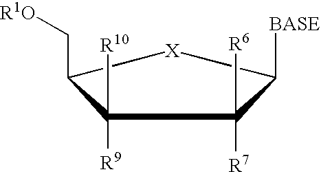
[BASE]C1C([R7])([R6])C([R9])([R10])C(C[R1O])[X]1
